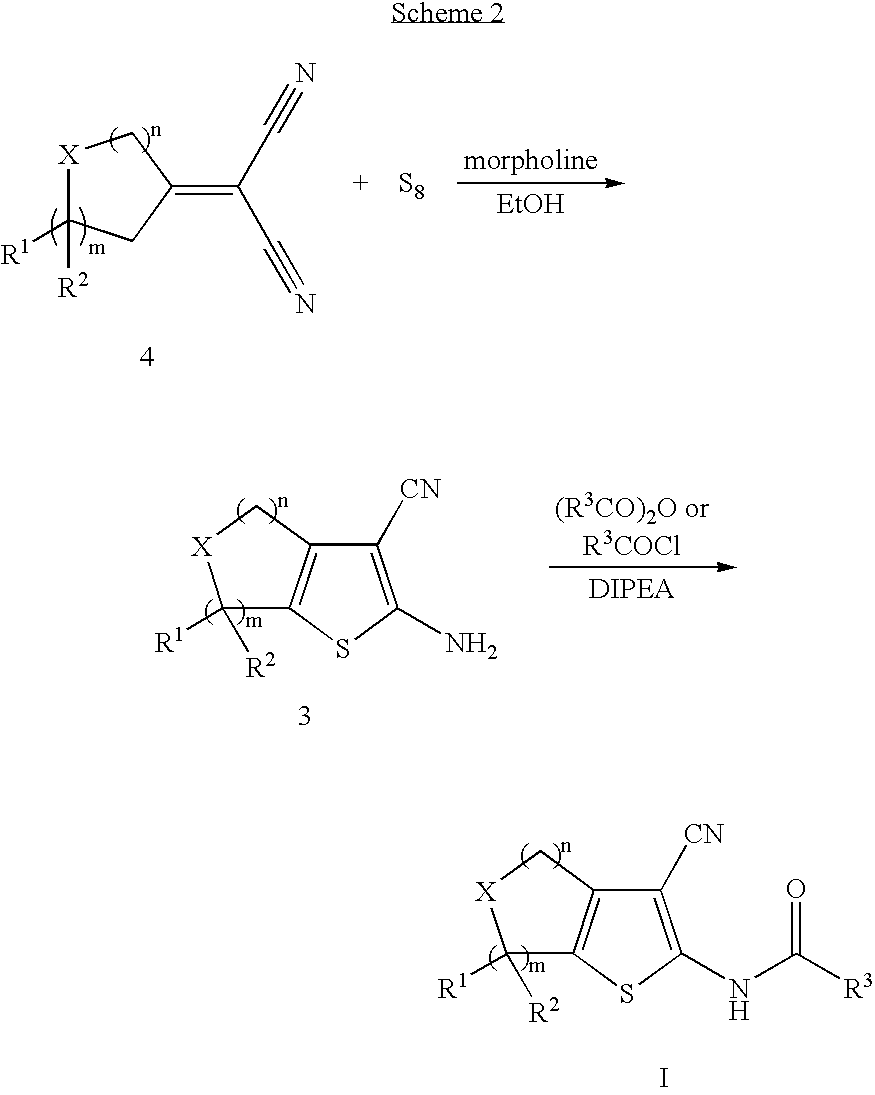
[X]1C([R1])([R2])CC(=C(C#N)C#N)C1.[S8].[EtOH].C1([CN])=C(N)SC2=C1C[X]C2([R1])[R2].C1([CN])=C(NC([R3])=O)SC2=C1C[X]C2([R1])[R2].I
